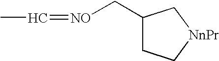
C1(C[NO]=CC)CC[NnPr]C1
